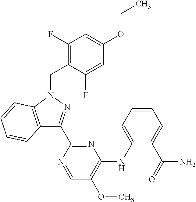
N1=C(C2=NN(CC3=C(F)C=C(OCC)C=C3F)C3=C2C=CC=C3)N=CC(OC)=C1NC1=CC=CC=C1C(=O)N
